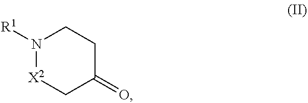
N1([R1])[X2]CC(=O)CC1
